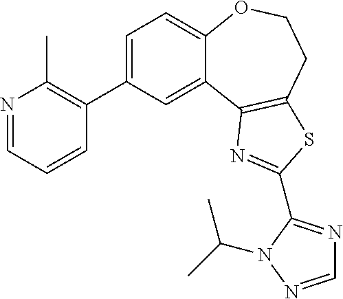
C1=C(C2=C(C)N=CC=C2)C=C2C(=C1)OCCC1=C2N=C(C2=NC=NN2C(C)C)S1
